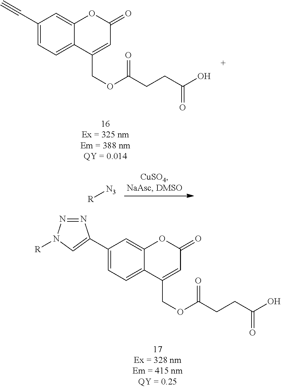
C1(C2=CN([R])N=N2)=CC=C2C(=C1)OC(=O)C=C2COC(CCC(O)=O)=O.C1(C#C)=CC=C2C(=C1)OC(=O)C=C2COC(CCC(O)=O)=O.[R][N3]
